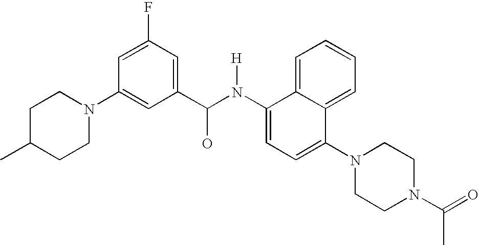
C1=C2C(=CC=C1)C(N1CCN(C(=O)C)CC1)=CC=C2N(C(C1=CC(F)=CC(N2CCC(C)CC2)=C1)O)[H]
